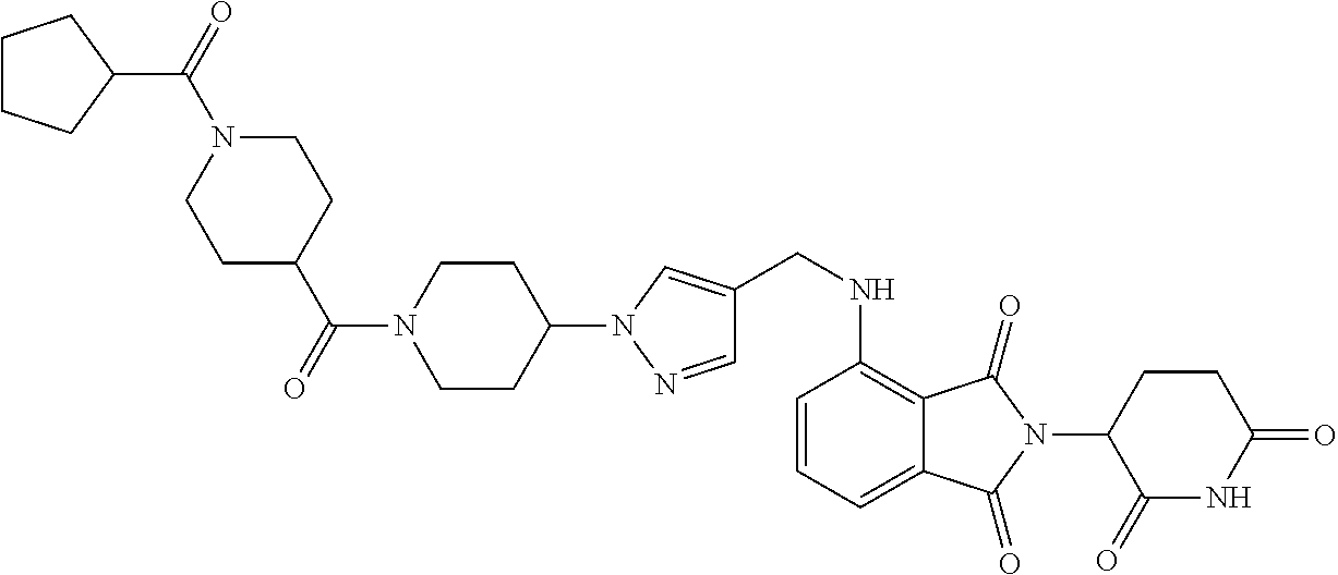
C1(CNC2=C3C(=CC=C2)C(=O)N(C2C(=O)NC(=O)CC2)C3=O)=CN(C2CCN(C(=O)C3CCN(C(C4CCCC4)=O)CC3)CC2)N=C1
